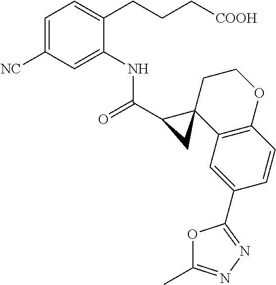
C1=C([NC])C=C(NC(=O)C2C3(C4=C(C=CC(C5=NN=C(C)O5)=C4)OCC3)C2)C(CCC[COOH])=C1
